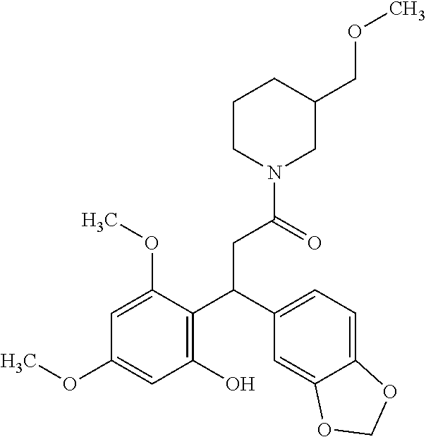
C1CN(C(=O)CC(C2=C(O)C=C(OC)C=C2OC)C2=CC=C3C(=C2)OCO3)CC(COC)C1
